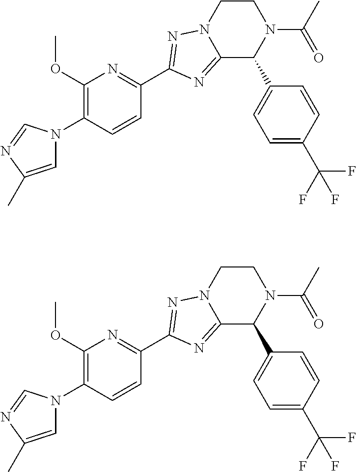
C1=C(C)N=CN1C1=C(OC)N=C(C2=NN3CCN(C(C)=O)C(C4=CC=C(C(F)(F)F)C=C4)C3=N2)C=C1.C1=C(C)N=CN1C1=C(OC)N=C(C2=NN3CCN(C(C)=O)C(C4=CC=C(C(F)(F)F)C=C4)C3=N2)C=C1
